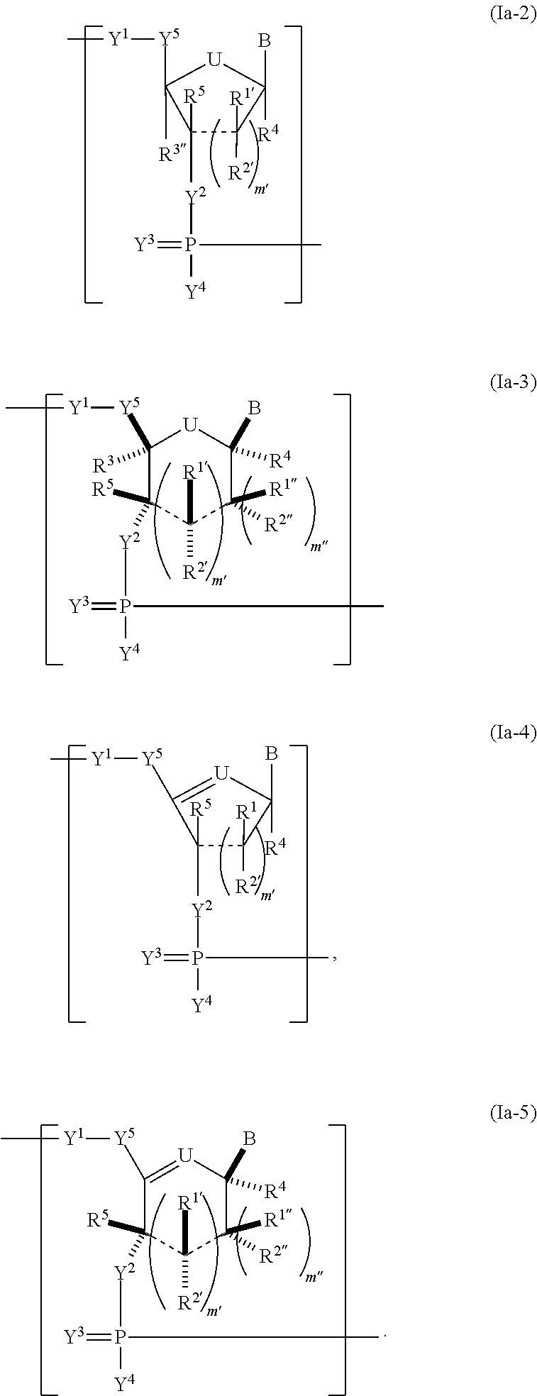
C1([R1])([R2])C(B)([R4])[U]C([Y5][Y1]C)([R3])C1([Y2]P([Y4])(=[Y3])C)[R5].C1([Y5][Y1]C)([R3])C([R5])([Y2]P(=[Y3])([Y4])C)C([R1])([R2])C([R1])([R2])C(B)([R4])[U]1.C1([R1])([R2])C(B)([R4])[U]=C([Y5][Y1]C)C1([Y2]P([Y4])(=[Y3])C)[R5].C1([Y5][Y1]C)=[U]C(B)([R4])C([R1])([R2])C([R1])([R2])C1([R5])[Y2]P(=[Y3])([Y4])C
